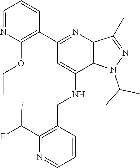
C1=NC(OCC)=C(C2=NC3=C(C(NCC4=C(C(F)F)N=CC=C4)=C2)N(C(C)C)N=C3C)C=C1
